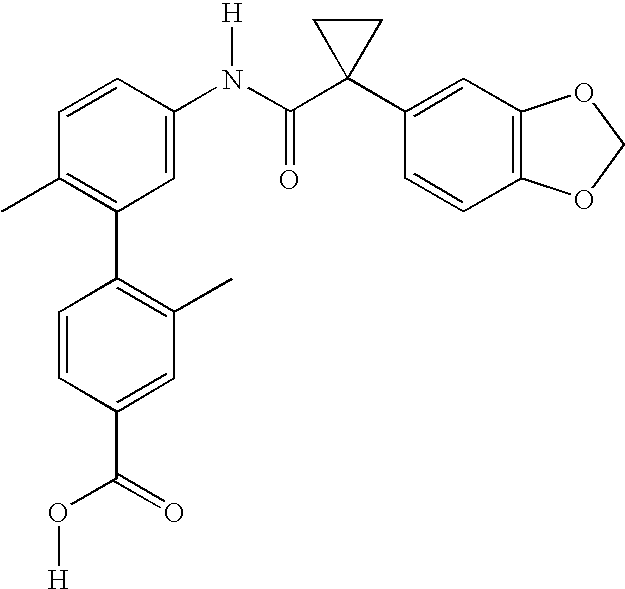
C1=CC(N(C(C2(C3=CC4=C(C=C3)OCO4)CC2)=O)[H])=CC(C2=C(C)C=C(C(=O)O[H])C=C2)=C1C
